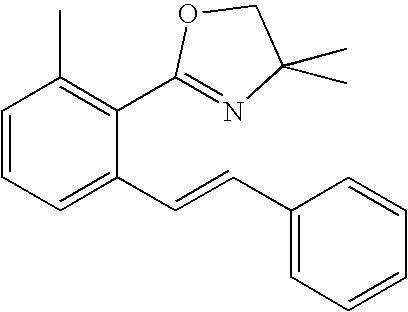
C1=CC=C(C=CC2=CC=CC=C2)C(C2=NC(C)(C)CO2)=C1C
